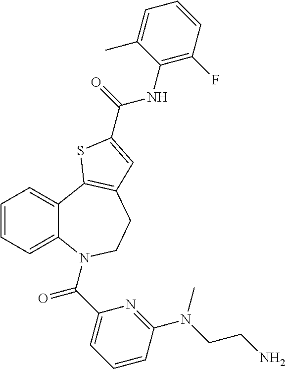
C1=CC=C2C(=C1)C1=C(CCN2C(C2=CC=CC(N(CCN)C)=N2)=O)C=C(C(=O)NC2=C(F)C=CC=C2C)S1
